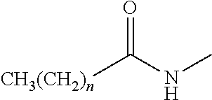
[CH3(CH2)n]C(NC)=O
